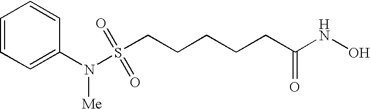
S(CCCCCC(NO)=O)(N(C1=CC=CC=C1)[Me])(=O)=O
